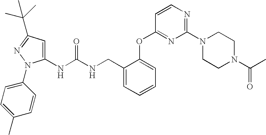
C1(NC(NCC2=CC=CC=C2OC2=NC(N3CCN(C(C)=O)CC3)=NC=C2)=O)=CC(C(C)(C)C)=NN1C1=CC=C(C)C=C1
